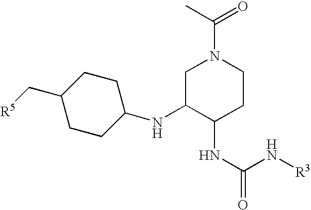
C1C(NC2CCC(C[R5])CC2)C(NC(N[R3])=O)CCN1C(=O)C
